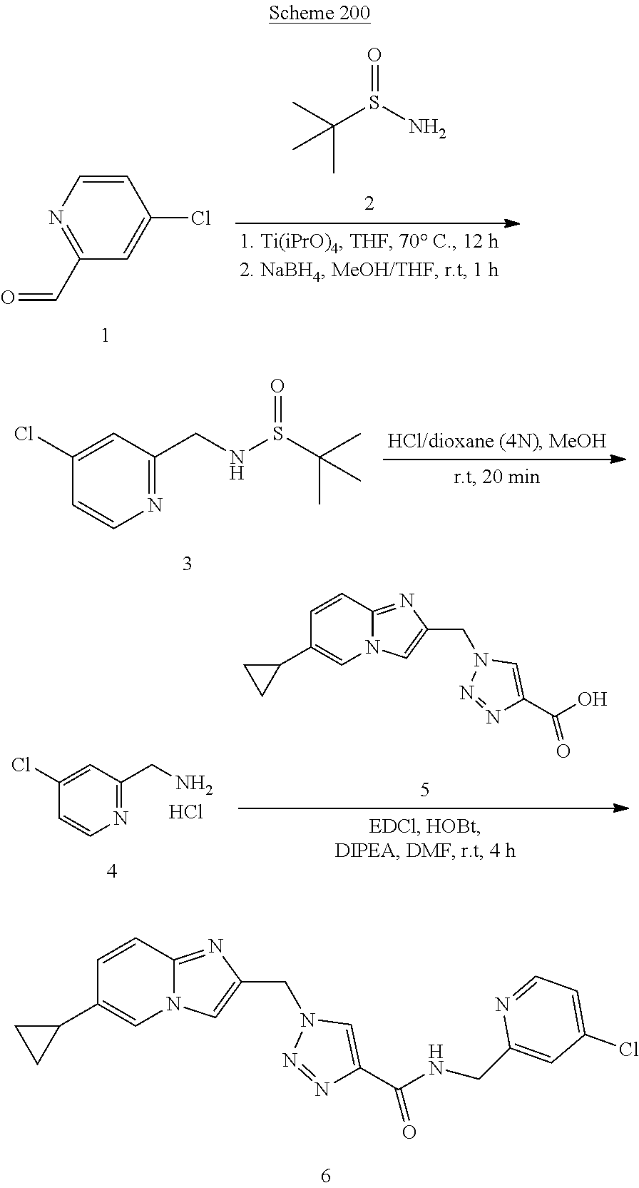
CC(S(N)=O)(C)C.C1=CN=C(C=O)C=C1Cl.N1=C(CNS(C(C)(C)C)=O)C=C(Cl)C=C1.C12=NC(CN3N=NC(C(NCC4=CC(Cl)=CC=N4)=O)=C3)=CN1C=C(C1CC1)C=C2.N1=C(CN)C=C(Cl)C=C1.C12=NC(CN3N=NC(C(O)=O)=C3)=CN1C=C(C1CC1)C=C2.Cl
